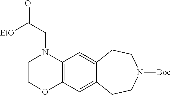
C1COC2=C(N1CC(=O)[EtO])C=C1C(=C2)CCN([Boc])CC1
